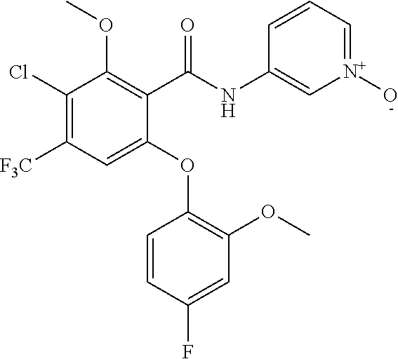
C1(C(NC2=C[N+](O)=CC=C2)=O)=C(OC)C(Cl)=C([F3C])C=C1OC1=C(OC)C=C(F)C=C1
